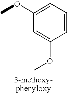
C1(OC)=CC=CC(OC)=C1
